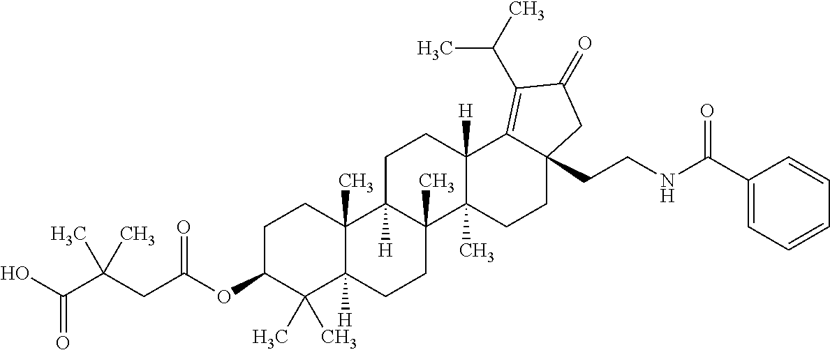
C1C(OC(CC(C(O)=O)(C)C)=O)C(C)(C)C2([H])C(C)(C1)C1([H])C(C)(CC2)C2(C)C([H])(CC1)C1=C(C(C)C)C(=O)CC1(CCNC(C1=CC=CC=C1)=O)CC2
